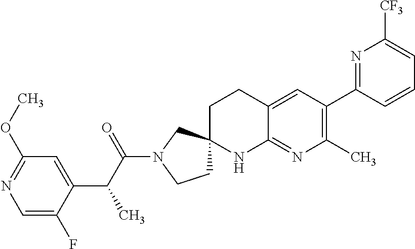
C1=C(F)C(C(C(N2CCC3(C2)CCC2=CC(C4=NC([CF3])=CC=C4)=C(C)N=C2N3)=O)C)=CC(OC)=N1
